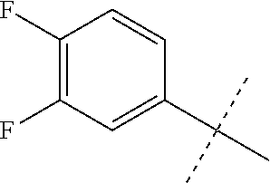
CC(C)(C)C1=CC(F)=C(F)C=C1
